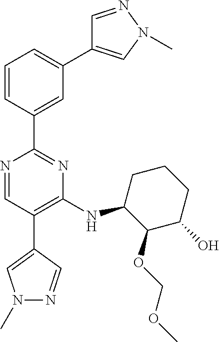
N1=CC(C2=CN(C)N=C2)=C(NC2C(OCOC)C(O)CCC2)N=C1C1=CC(C2=CN(C)N=C2)=CC=C1
